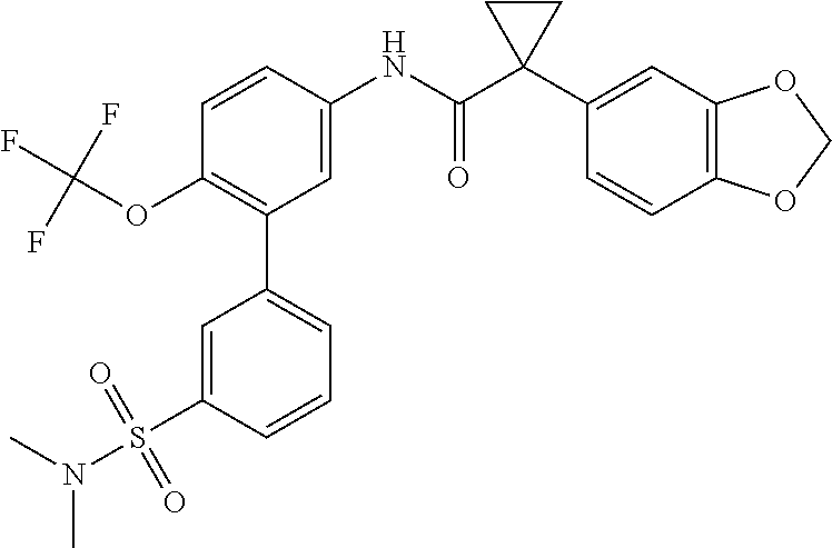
C1=C(NC(C2(C3=CC4=C(C=C3)OCO4)CC2)=O)C=CC(OC(F)(F)F)=C1C1=CC=CC(S(N(C)C)(=O)=O)=C1
